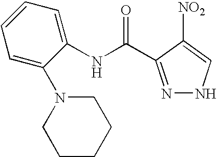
N(C1=CC=CC=C1N1CCCCC1)C(C1=NNC=C1[NO2])=O
